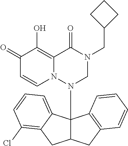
C1(=O)C=CN2C(=C1O)C(=O)N(CC1CCC1)CN2C12C(CC3=C1C=CC=C3)CC1=C(Cl)C=CC=C21
